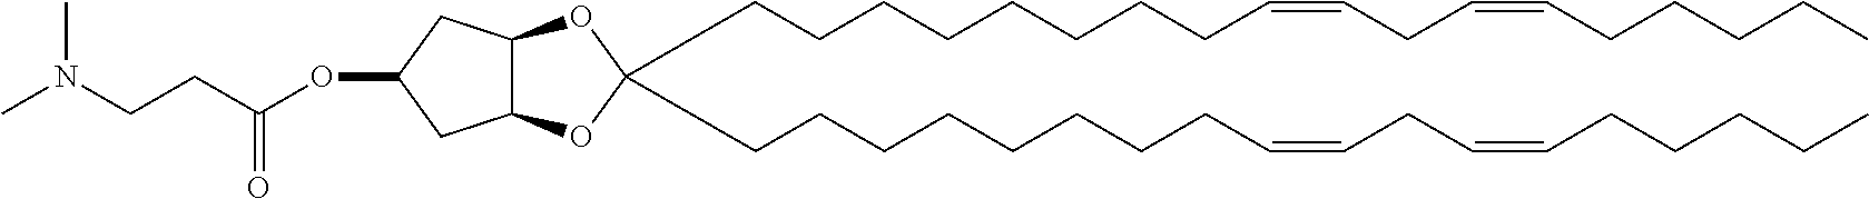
C(CCCCCCCC=CCC=CCCCCC)C1(CCCCCCCCC=CCC=CCCCCC)OC2C(O1)CC(OC(=O)CCN(C)C)C2
